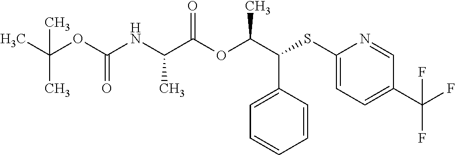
CC(OC(NC(C(OC(C(SC1=CC=C(C(F)(F)F)C=N1)C1=CC=CC=C1)C)=O)C)=O)(C)C
